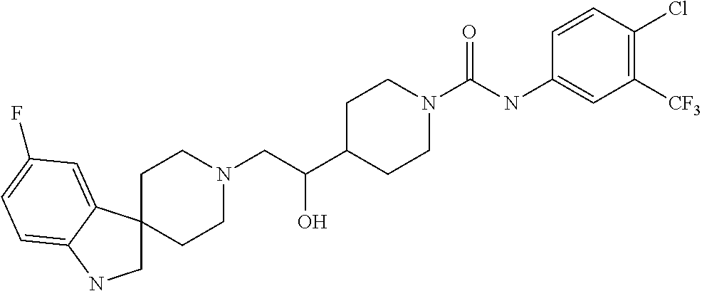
C1C2(C3=CC(F)=CC=C3N1)CCN(CC(C1CCN(C(NC3=CC([CF3])=C(Cl)C=C3)=O)CC1)O)CC2
